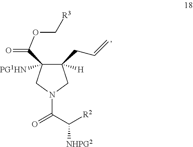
C1([H])(CC=C)C([PG1HN])(C(=O)OC[R3])CN(C(C([R2])[NHPG2])=O)C1
